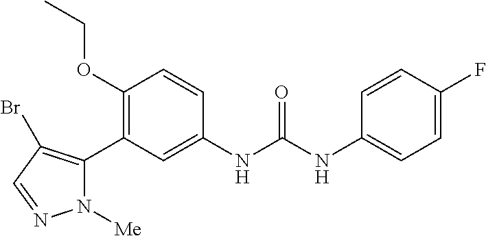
C1(OCC)=C(C2=C(Br)C=NN2[Me])C=C(NC(NC2=CC=C(F)C=C2)=O)C=C1
